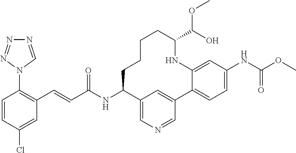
C(C(NC1C2=CN=CC(=C2)C2=CC=C(NC(OC)=O)C=C2NC(C(O)OC)CCCC1)=O)=CC1=C(N2C=NN=N2)C=CC(Cl)=C1
